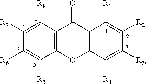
C12=C(C([R8])=C([R7])C([R6])=C1[R5])C(=O)C1C(O2)C([R4])=C([R3])C([R2])=C1[R1]
